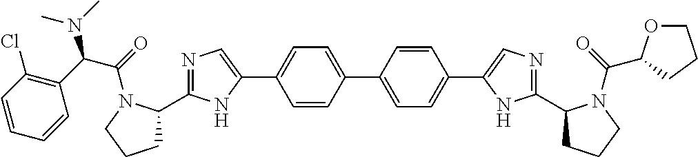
C1(C2=CC=C(C3=CN=C(C4CCCN4C(=O)C4OCCC4)N3)C=C2)=CC=C(C2=CN=C(C3CCCN3C(C(C3=C(Cl)C=CC=C3)N(C)C)=O)N2)C=C1
